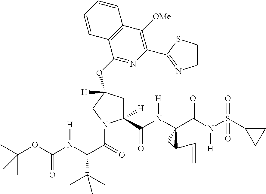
C12=C(C([OMe])=C(C3=NC=CS3)N=C1OC1([H])CC([H])(C(N([H])C3(C(N(S(=O)(=O)C4CC4)[H])=O)CC3C=C)=O)N(C(=O)C(N(C(OC(C)(C)C)=O)[H])C(C)(C)C)C1)C=CC=C2
